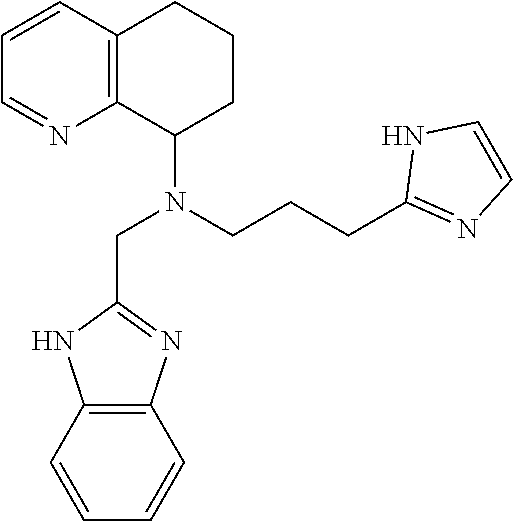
C1=CC2=C(N=C1)C(N(CCCC1=NC=CN1)CC1=NC3=C(N1)C=CC=C3)CCC2
